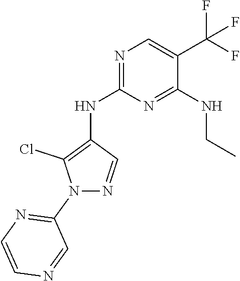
N1=C(NC2=C(Cl)N(C3=NC=CN=C3)N=C2)N=C(NCC)C(C(F)(F)F)=C1
